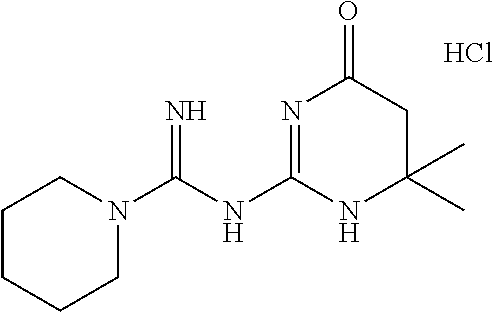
C1CCCN(C(NC2=NC(=O)CC(C)(C)N2)=N)C1.Cl
